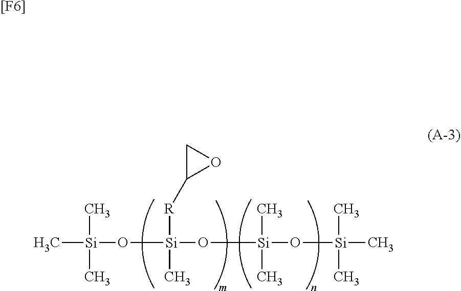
C[Si](C)(O[Si](C)(O[Si](C)(C)O[Si](C)(C)C)[R]C1OC1)C.[[F6]]
